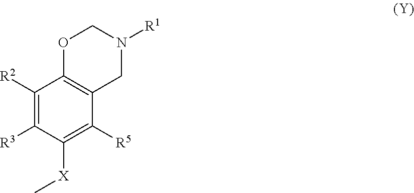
C1([R2])=C([R3])C([X]C)=C([R5])C2=C1OCN([R1])C2
